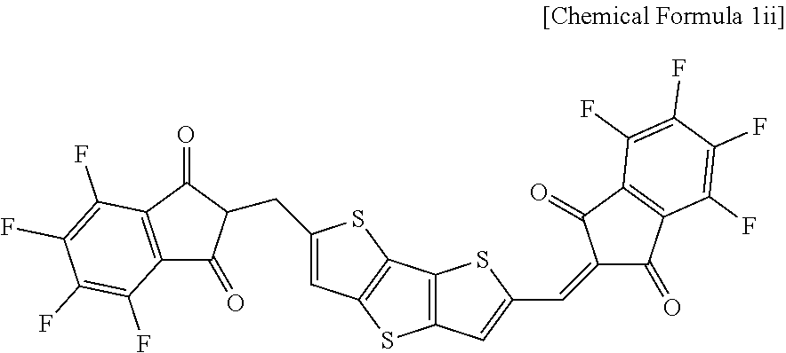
C1(CC2C(=O)C3=C(C2=O)C(F)=C(F)C(F)=C3F)=CC2=C(S1)C1=C(S2)C=C(C=C2C(=O)C3=C(C2=O)C(F)=C(F)C(F)=C3F)S1
